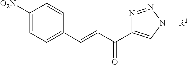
C1([O2N])=CC=C(C=CC(=O)C2=CN([R1])N=N2)C=C1
